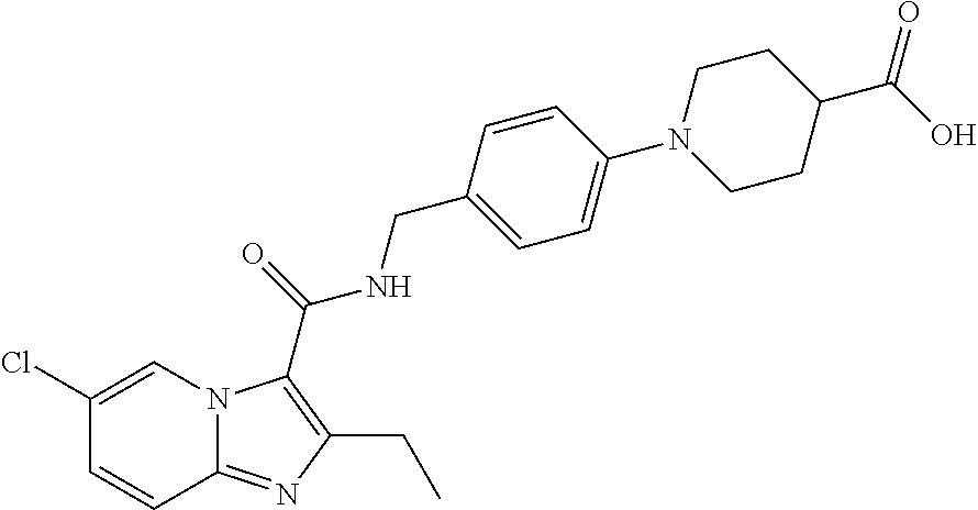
C1(Cl)=CN2C(=NC(CC)=C2C(=O)NCC2=CC=C(N3CCC(C(=O)O)CC3)C=C2)C=C1
